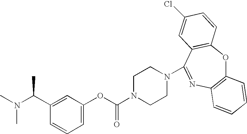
C1(C(N(C)C)C)=CC(OC(N2CCN(C3=NC4=C(OC5=C3C=C(Cl)C=C5)C=CC=C4)CC2)=O)=CC=C1
